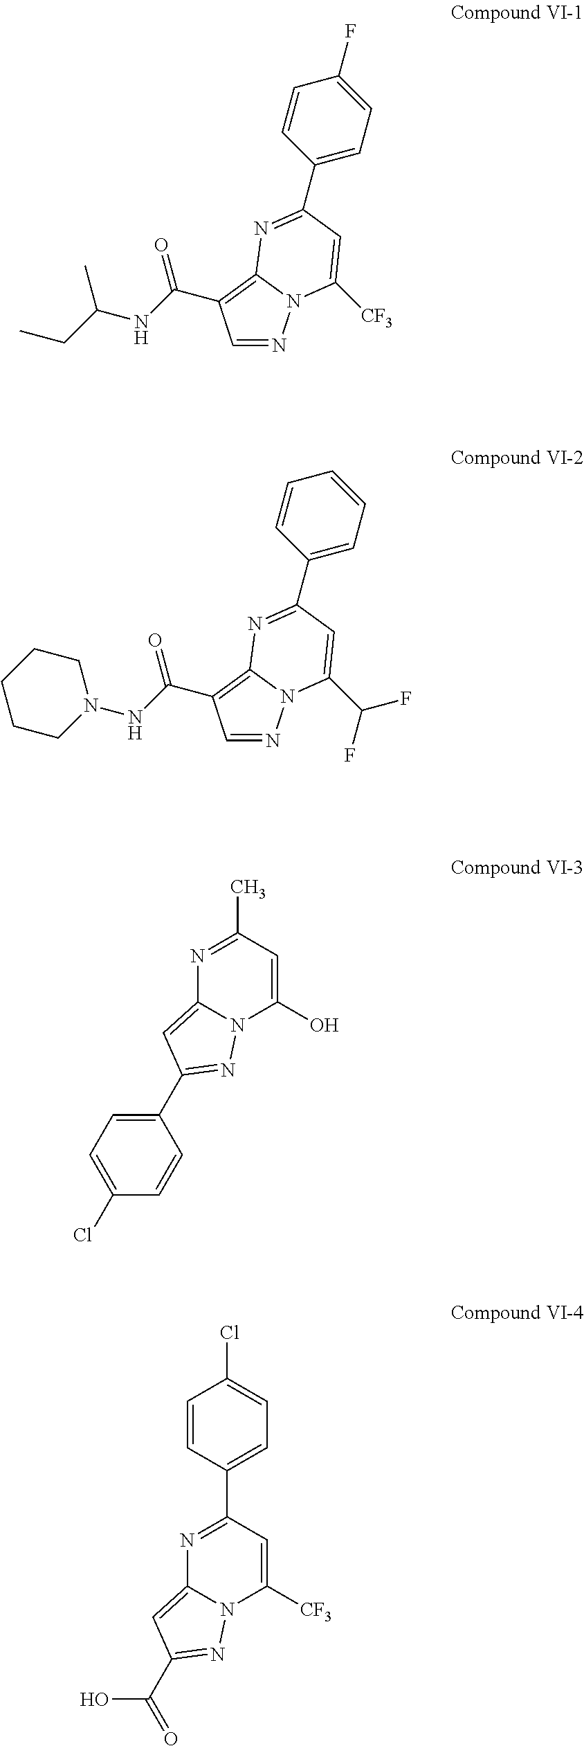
C1=NN2C(=C1C(NC(CC)C)=O)N=C(C1=CC=C(F)C=C1)C=C2[CF3].C1=NN2C(=C1C(NN1CCCCC1)=O)N=C(C1=CC=CC=C1)C=C2C(F)F.N1=C(C)C=C(O)N2C1=CC(C1=CC=C(Cl)C=C1)=N2.N1=C(C2=CC=C(Cl)C=C2)C=C([CF3])N2C1=CC(C(=O)O)=N2
